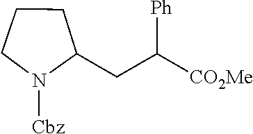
C1N([Cbz])C(CC([CO2Me])[Ph])CC1
